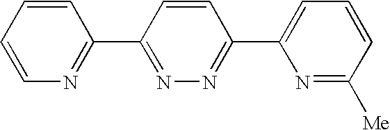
C1=CN=C(C2=NN=C(C3=CC=CC([Me])=N3)C=C2)C=C1
